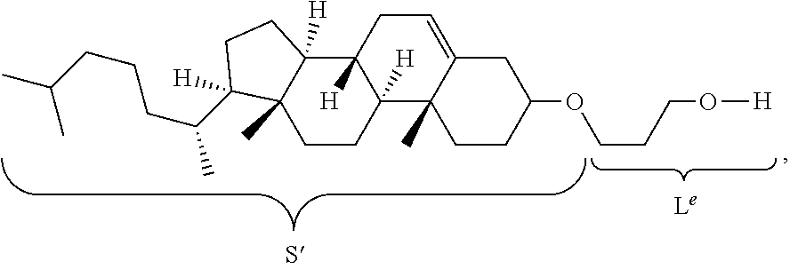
C12([H])C3(C)C(=CCC1([H])C1([H])C(C)(CC2)C(C(CCCC(C)C)C)([H])CC1)CC(OCCCO[H])CC3
